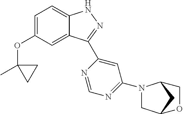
C1=C(OC2(C)CC2)C=C2C(=C1)NN=C2C1=CC(N2CC3CC2CO3)=NC=N1
